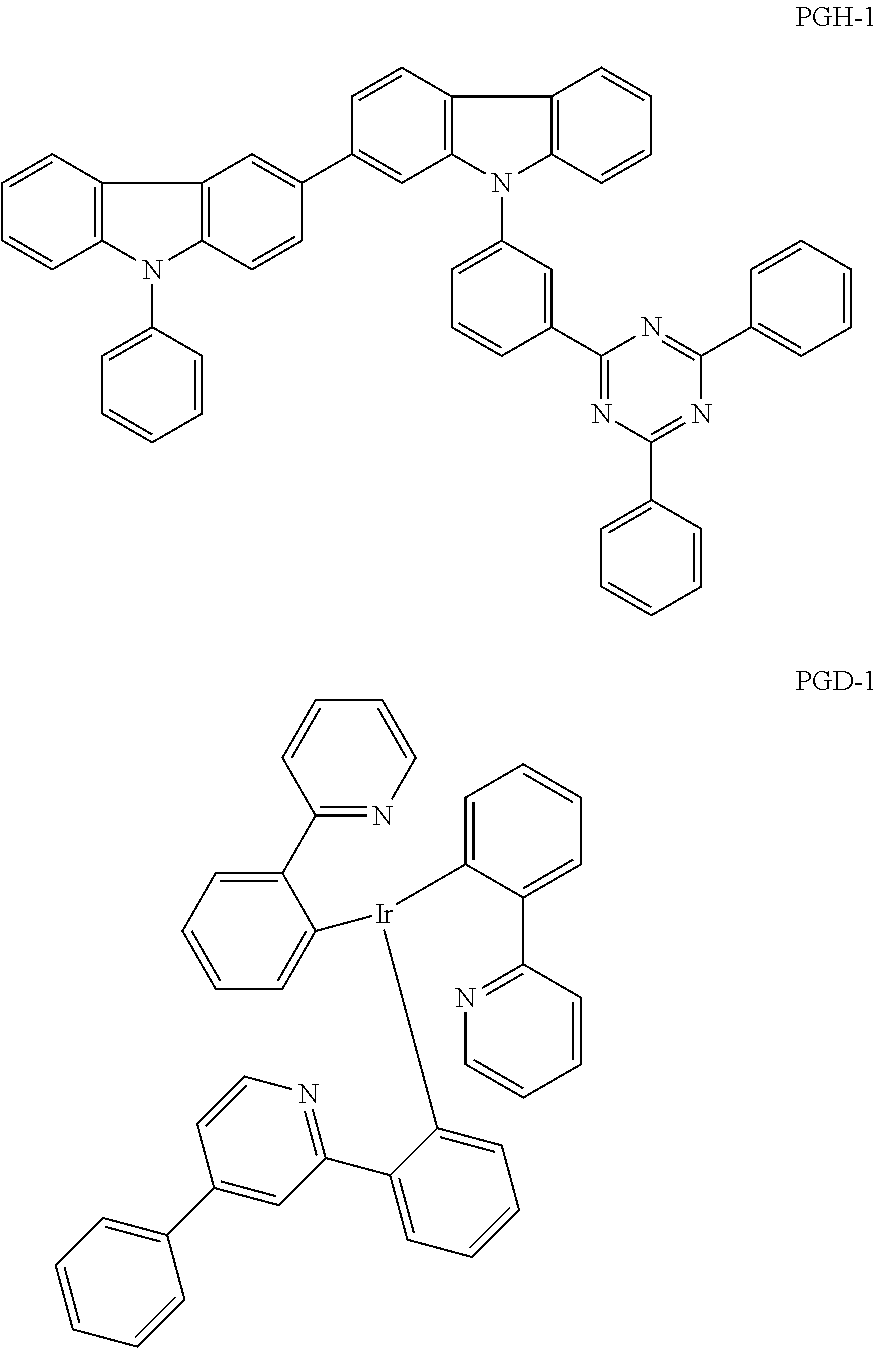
C1=CC(N2C3=C(C=CC=C3)C3=C2C=CC(C2=CC4=C(C=C2)C2=C(N4C4=CC=CC(C5=NC(C6=CC=CC=C6)=NC(C6=CC=CC=C6)=N5)=C4)C=CC=C2)=C3)=CC=C1.C1(C2=NC=CC=C2)=CC=CC=C1[Ir](C1=CC=CC=C1C1=NC=CC(C2=CC=CC=C2)=C1)C1=CC=CC=C1C1=NC=CC=C1
